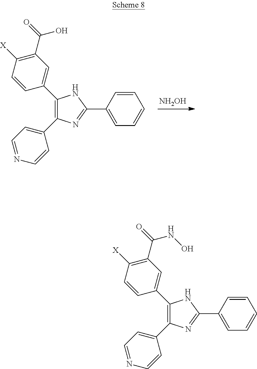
[NH2OH].C1=CC(C2=C(C3=CC=NC=C3)N=C(C3=CC=CC=C3)N2)=CC(C(=O)O)=C1[X].C1=CC(C2=C(C3=CC=NC=C3)N=C(C3=CC=CC=C3)N2)=CC(C(=O)NO)=C1[X]
